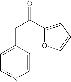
C1=CC(CC(C2=CC=CO2)=O)=CC=N1
